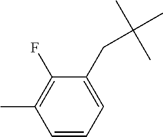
C1=CC=C(CC(C)(C)C)C(F)=C1C
